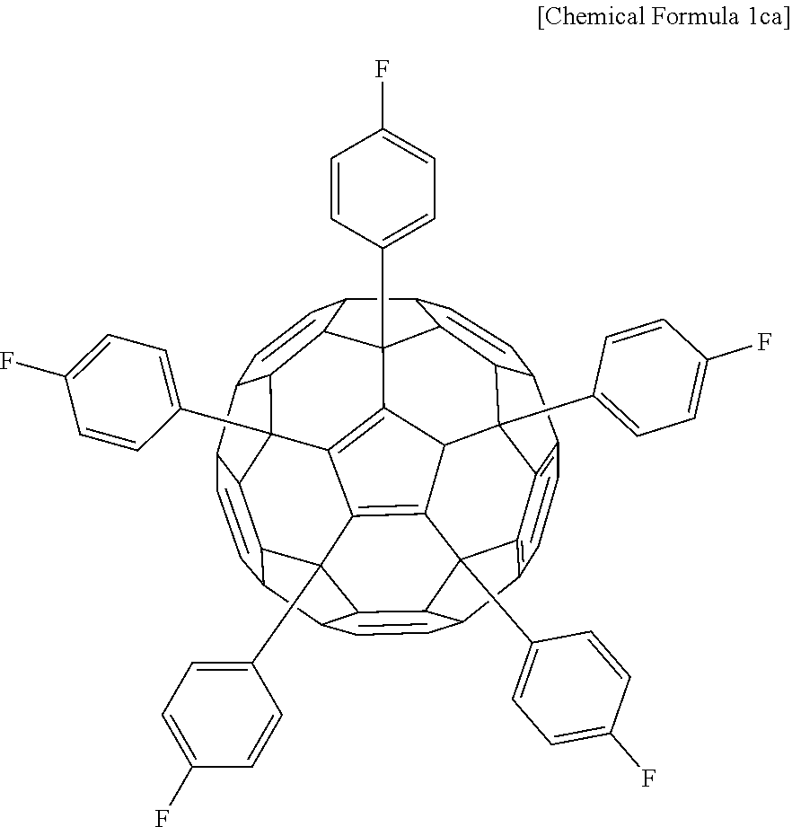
C1=CC2=C3C4=C1C1C5C4(C4=CC=C(F)C=C4)C4C6=C7C8=C4C4(C9=CC=C(F)C=C9)C5C(C=C1)C1C=CC5C9C(C%10C7(C7=CC=C(F)C=C7)C7C(C2C=CC7C%10C=C9)C36C2=CC=C(F)C=C2)C8(C2=CC=C(F)C=C2)C5C14
